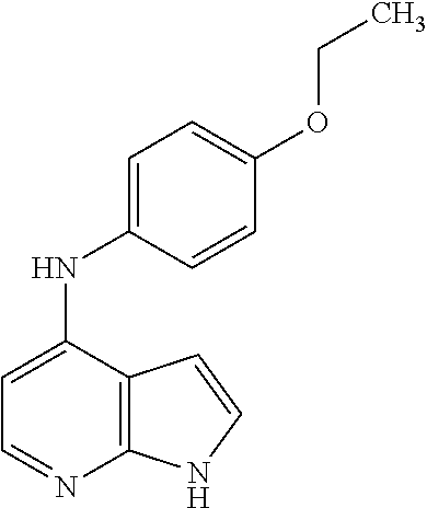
C12=C(C(NC3=CC=C(OCC)C=C3)=CC=N1)C=CN2
